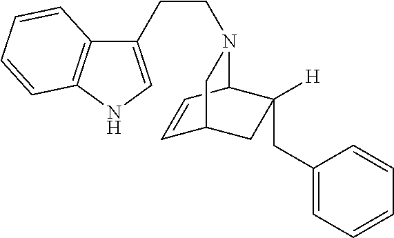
C1(CCN2C3C=CC(CC3([H])CC3=CC=CC=C3)C2)=CNC2=C1C=CC=C2
